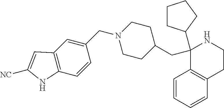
C1(C2CCCC2)(CC2CCN(CC3=CC4=C(C=C3)NC([NC])=C4)CC2)C2=C(CCN1)C=CC=C2
